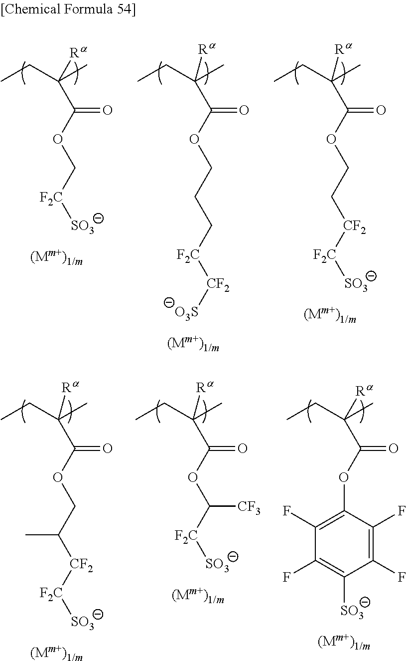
CCC(C)(C(OCCC[F2C][CF2][O3S])=O)[Ra].CCC(C)(C(OC[F2C][SO3])=O)[Ra].CCC(C)(C(OCC[CF2][F2C][SO3])=O)[Ra].CCC(C)(C(OCC([CF2][F2C][SO3])C)=O)[Ra].CCC(C)(C(OC([F2C][SO3])[CF3])=O)[Ra].CCC(C)(C(OC1=C(F)C(F)=C([SO3])C(F)=C1F)=O)[Ra]
